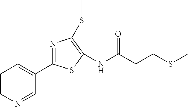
C1=CN=CC(C2=NC(SC)=C(NC(CCSC)=O)S2)=C1
